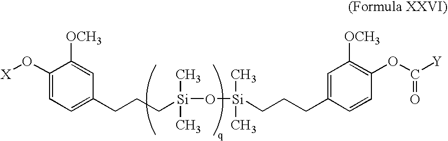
C1(O[X])=CC=C(CCC[Si](C)(C)O[Si](C)(C)CCCC2=CC([OCH3])=C(OC([Y])=O)C=C2)C=C1[OCH3]
